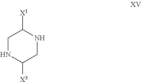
C1NC([X3])CNC1[X1]
